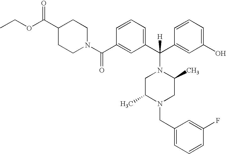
C1(C(N2CCC(C(OCC)=O)CC2)=O)=CC(C(C2=CC(O)=CC=C2)(N2CC(C)N(CC3=CC=CC(F)=C3)CC2C)[H])=CC=C1
